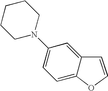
C1(N2CCCCC2)=CC=C2C(=C1)C=CO2
